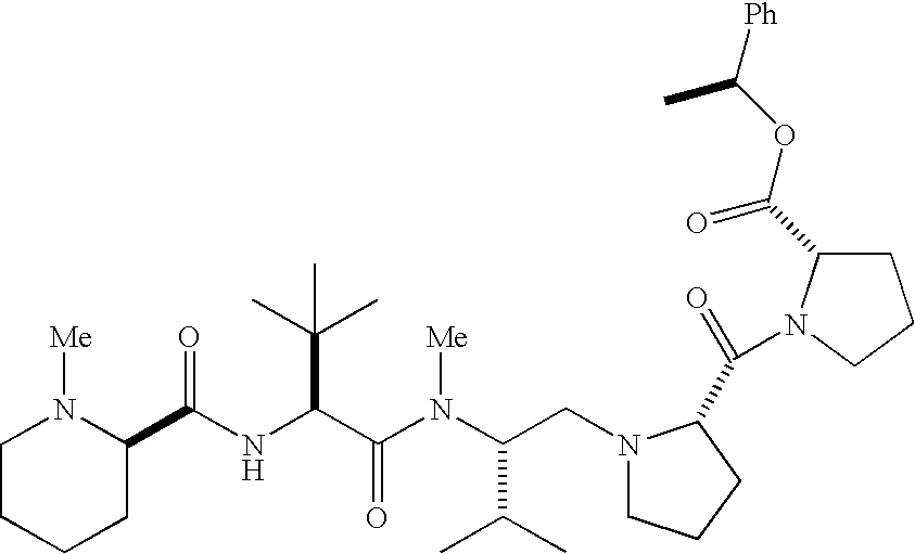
N(C(C(N(C(C(C)C)CN1CCCC1C(=O)N1C(C(OC([Ph])C)=O)CCC1)[Me])=O)C(C)(C)C)C(=O)C1N([Me])CCCC1
